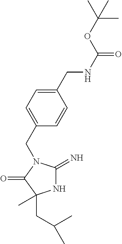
N1C(=N)N(CC2=CC=C(CNC(OC(C)(C)C)=O)C=C2)C(=O)C1(C)CC(C)C
